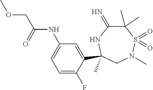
C(=O)(NC1=CC=C(F)C(C2(C)NC(=N)C(C)(C)S(=O)(=O)N(C)C2)=C1)COC
